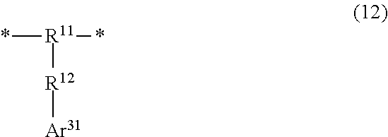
*[R11](*)[R12][Ar31]
